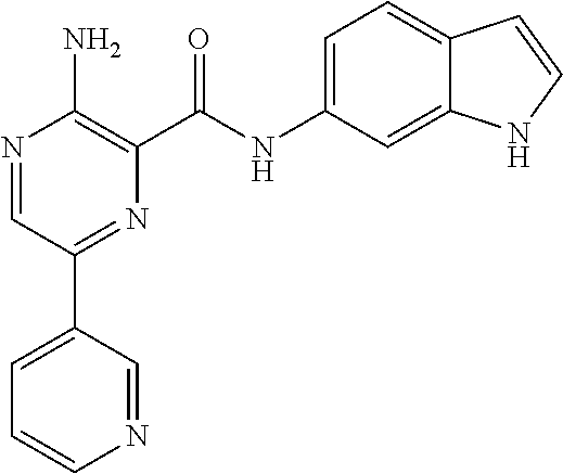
N1=CC(C2=CC=CN=C2)=NC(C(NC2=CC=C3C(=C2)NC=C3)=O)=C1N
